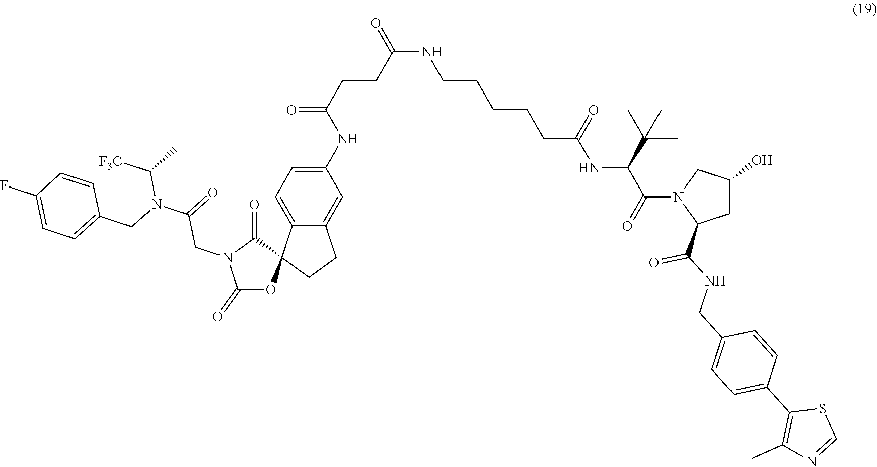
C1(NC(CCC(NCCCCCC(NC(C(N2C(C(NCC3=CC=C(C4=C(C)N=CS4)C=C3)=O)CC(O)C2)=O)C(C)(C)C)=O)=O)=O)=CC=C2C(=C1)CCC21C(=O)N(CC(=O)N(C([F3C])C)CC2=CC=C(F)C=C2)C(=O)O1
